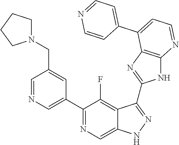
C1=NC=C(C2=NC=C3C(=C2F)C(C2=NC4=C(N2)N=CC=C4C2=CC=NC=C2)=NN3)C=C1CN1CCCC1
